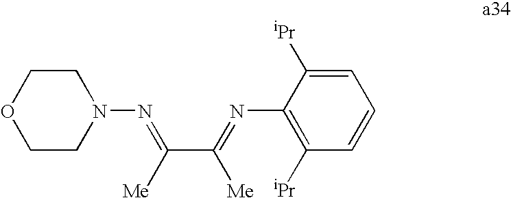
N1(N=C([Me])C(=NC2=C([iPr])C=CC=C2[iPr])[Me])CCOCC1
